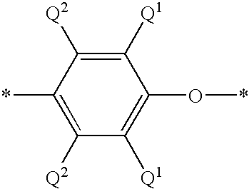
C1([Q2])=C(*)C([Q2])=C([Q1])C(O*)=C1[Q1]
